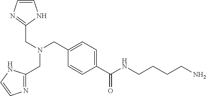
C1=CN=C(CN(CC2=CC=C(C(NCCCCN)=O)C=C2)CC2=NC=CN2)N1
